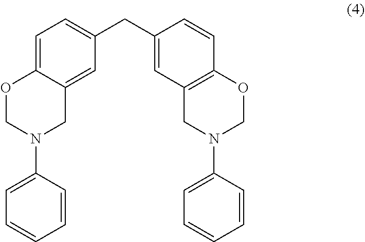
C1(CC2=CC3=C(C=C2)OCN(C2=CC=CC=C2)C3)=CC=C2C(=C1)CN(C1=CC=CC=C1)CO2
